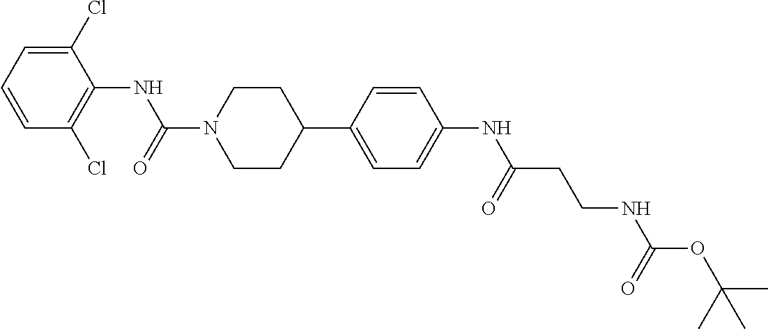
C1(Cl)=CC=CC(Cl)=C1NC(N1CCC(C2=CC=C(NC(CCNC(OC(C)(C)C)=O)=O)C=C2)CC1)=O
